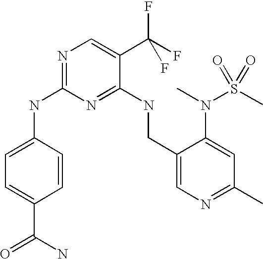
C1(CNC2=NC(NC3=CC=C(C(N)=O)C=C3)=NC=C2C(F)(F)F)=CN=C(C)C=C1N(C)S(C)(=O)=O
